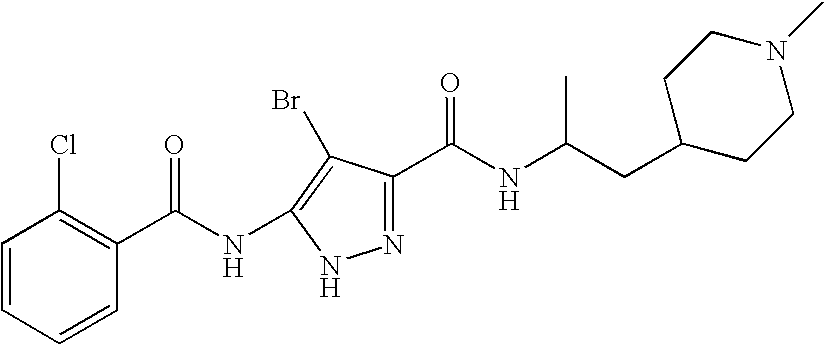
C1=CC=CC(C(=O)NC2=C(Br)C(C(NC(CC3CCN(C)CC3)C)=O)=NN2)=C1Cl
